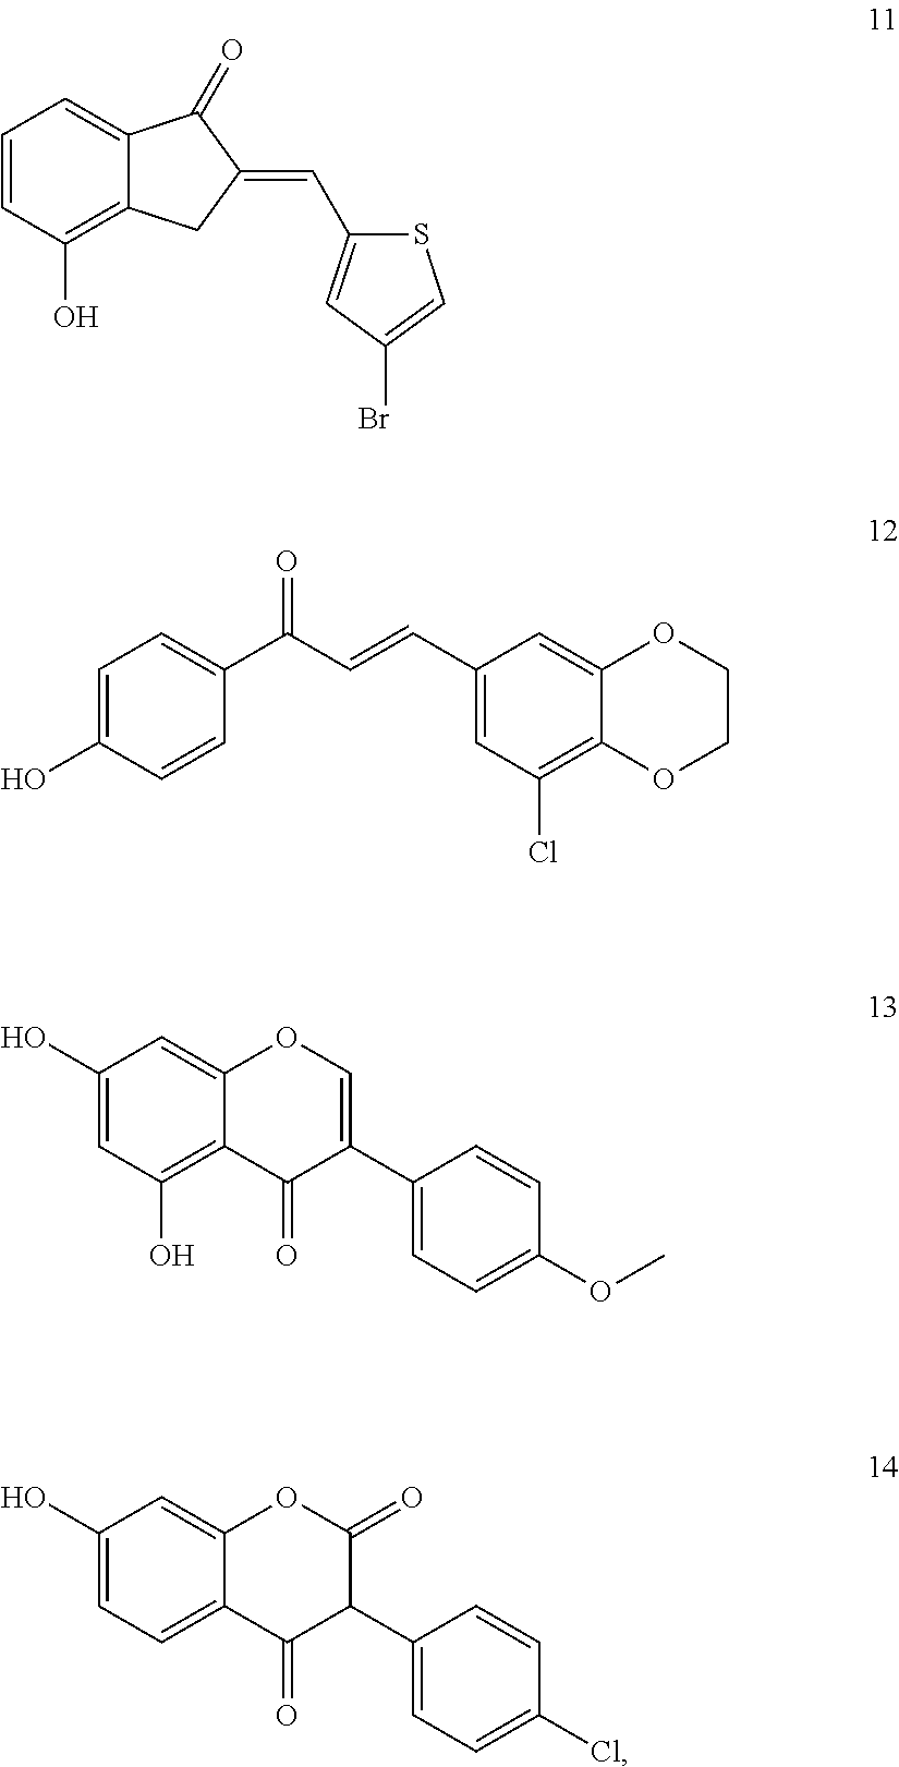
C1=CC=C2C(=C1O)CC(=CC1=CC(Br)=CS1)C2=O.C1(O)=CC=C(C(C=CC2=CC(Cl)=C3C(=C2)OCCO3)=O)C=C1.C1=C(O)C=C2C(=C1O)C(=O)C(C1=CC=C(OC)C=C1)=CO2.C1=C(O)C=C2C(=C1)C(=O)C(C1=CC=C(Cl)C=C1)C(=O)O2
